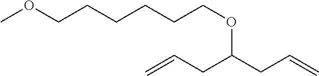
C=CCC(CC=C)OCCCCCCOC
